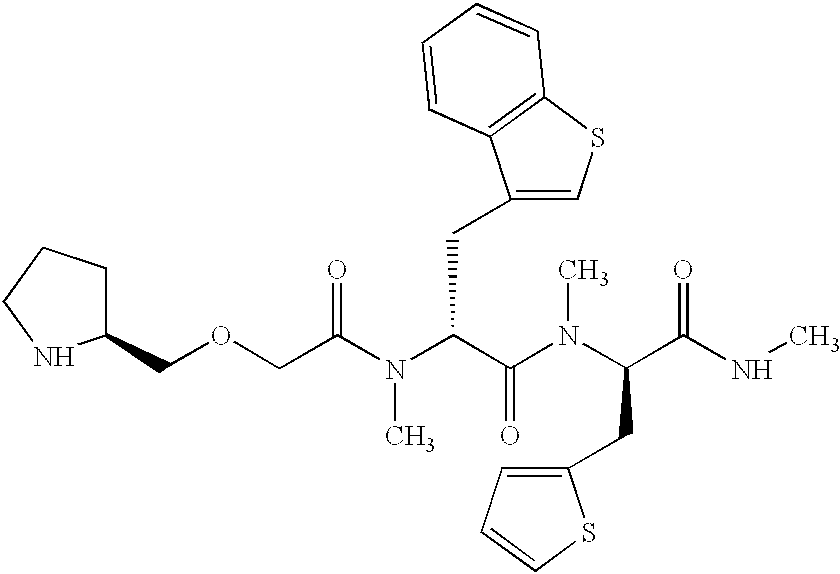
C(C(N(C(C(N(C)C(CC1=CC=CS1)C(NC)=O)=O)CC1=CSC2=C1C=CC=C2)C)=O)OCC1CCCN1
